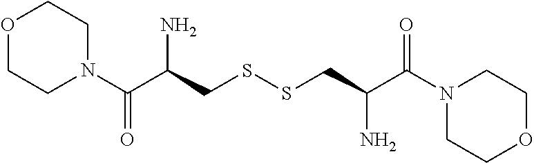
C1N(C(C(CSSCC(C(N2CCOCC2)=O)N)N)=O)CCOC1
